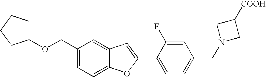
C1(COC2CCCC2)=CC=C2C(=C1)C=C(C1=CC=C(CN3CC([COOH])C3)C=C1F)O2
